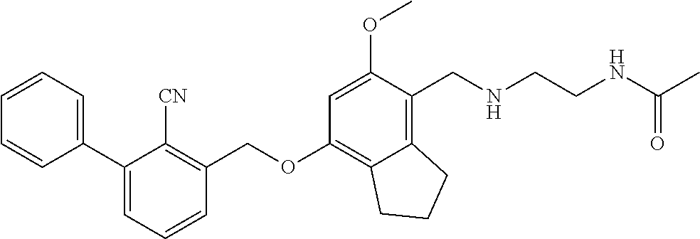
C1=CC=C(C2=CC=CC(COC3=C4C(=C(CNCCNC(C)=O)C(OC)=C3)CCC4)=C2[CN])C=C1
